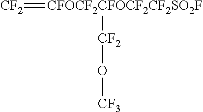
[CF2]=[CFOCF2CFOCF2CF2SO2F][CF2]O[CF3]
